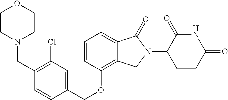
C(OC1=C2C(=CC=C1)C(=O)N(C1C(=O)NC(=O)CC1)C2)C1=CC(Cl)=C(CN2CCOCC2)C=C1
